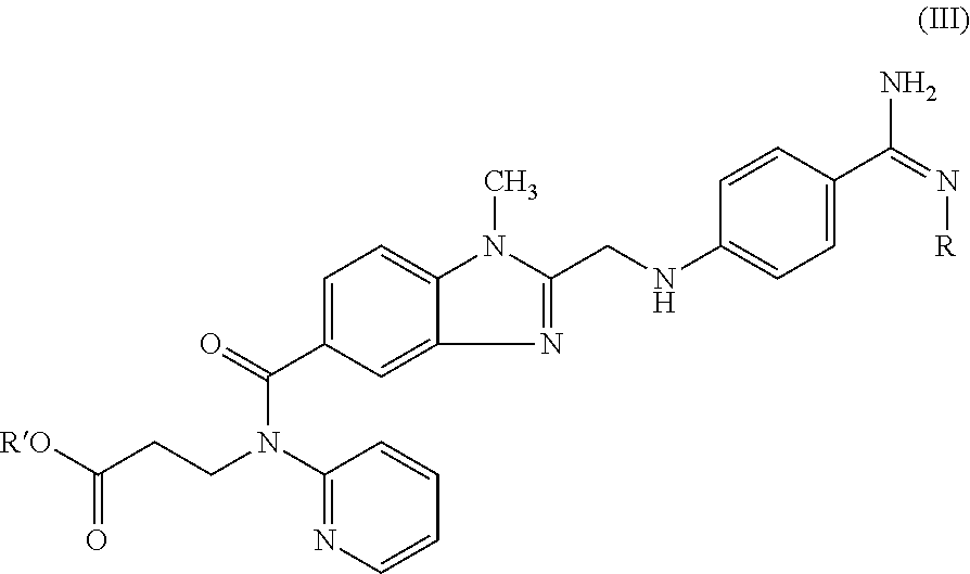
C1=C(C(=O)N(C2=NC=CC=C2)CCC([RO])=O)C=C2C(=C1)N(C)C(CNC1=CC=C(C(N)=N[R])C=C1)=N2
